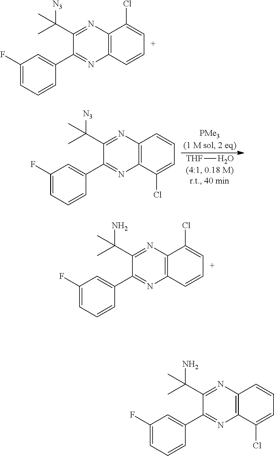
C12=C(C=CC=C1Cl)N=C(C1=CC(F)=CC=C1)C(C(N)(C)C)=N2.C12=C(C=CC=C1Cl)N=C(C1=CC(F)=CC=C1)C(C([N3])(C)C)=N2.C12=C(C(Cl)=CC=C1)N=C(C1=CC(F)=CC=C1)C(C([N3])(C)C)=N2.[THF]O.C12=C(C(Cl)=CC=C1)N=C(C1=CC(F)=CC=C1)C(C(N)(C)C)=N2
